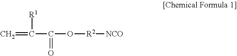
C=C(C(=O)O[R2][NCO])[R1]
